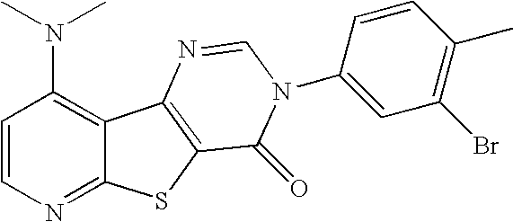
C12=C(N(C)C)C=CN=C1SC1=C2N=CN(C2=CC(Br)=C(C)C=C2)C1=O
